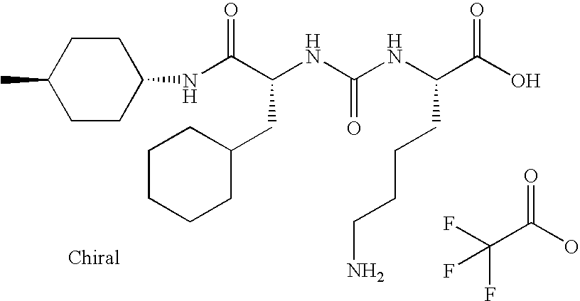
N(C(C(NC(NC(C(O)=O)CCCCN)=O)CC1CCCCC1)=O)C1CCC(C)CC1.FC(C(O)=O)(F)F
